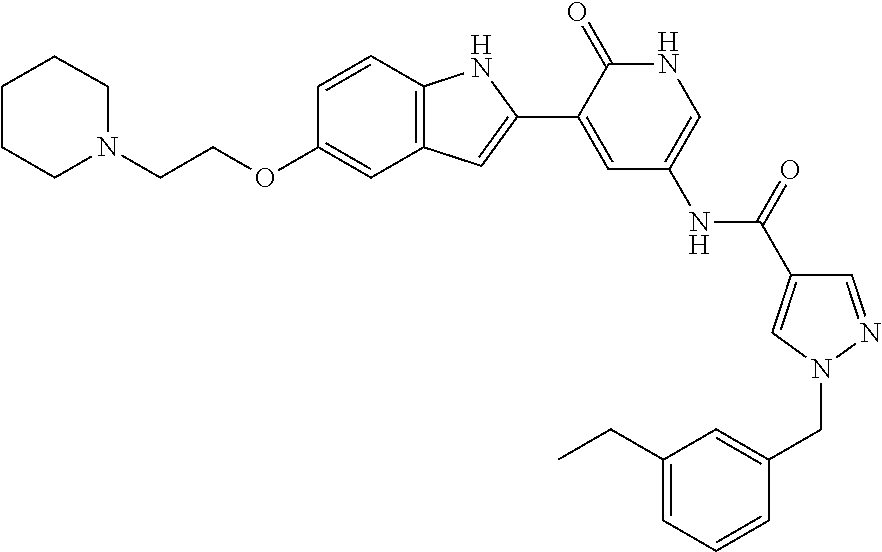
C1=NN(CC2=CC(CC)=CC=C2)C=C1C(=O)NC1=CNC(=O)C(C2=CC3=C(N2)C=CC(OCCN2CCCCC2)=C3)=C1
